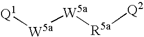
[Q1][W5a][W5a][R5a][Q2]
